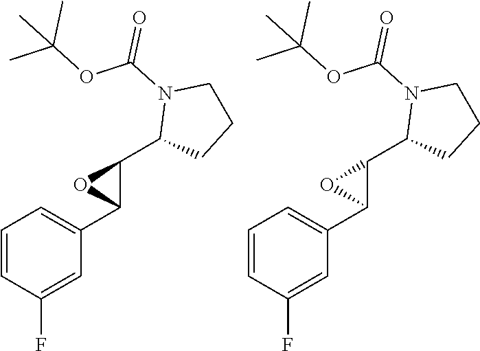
C1(C2=CC=CC(F)=C2)C(C2N(C(OC(C)(C)C)=O)CCC2)O1.C1(C2=CC=CC(F)=C2)C(C2N(C(OC(C)(C)C)=O)CCC2)O1
